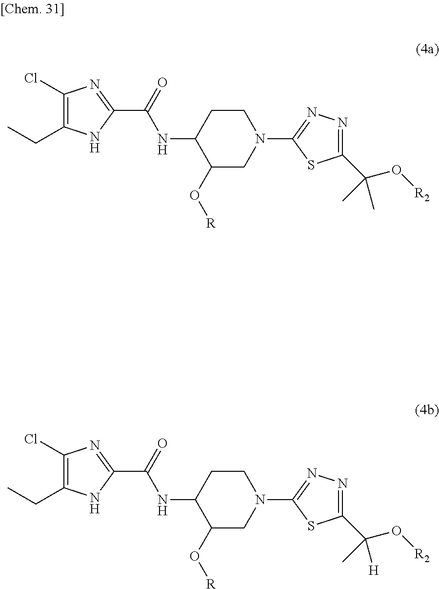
N1(C2=NN=C(C(O[R2])([H])C)S2)CCC(NC(C2=NC(Cl)=C(CC)N2)=O)C(O[R])C1.C1(N2CCC(NC(C3=NC(Cl)=C(CC)N3)=O)C(O[R])C2)=NN=C(C(O[R2])(C)C)S1
